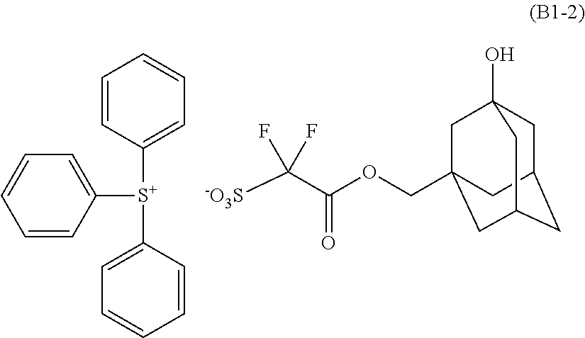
C1=CC([S+](C2=CC=CC=C2)C2=CC=CC=C2)=CC=C1.[-O3S]C(C(=O)OCC12CC3(O)CC(CC(C1)C3)C2)(F)F
